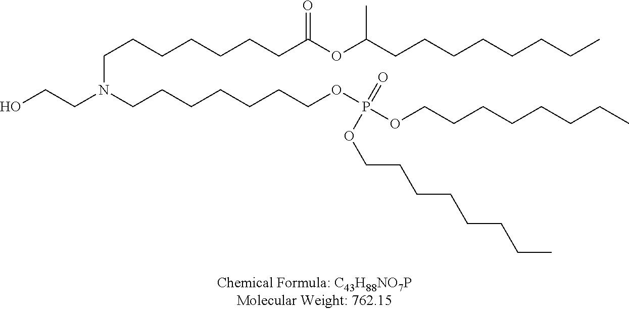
C(CCCCCCC(OC(CCCCCCCC)C)=O)N(CCO)CCCCCCCOP(OCCCCCCCC)(=O)OCCCCCCCC
